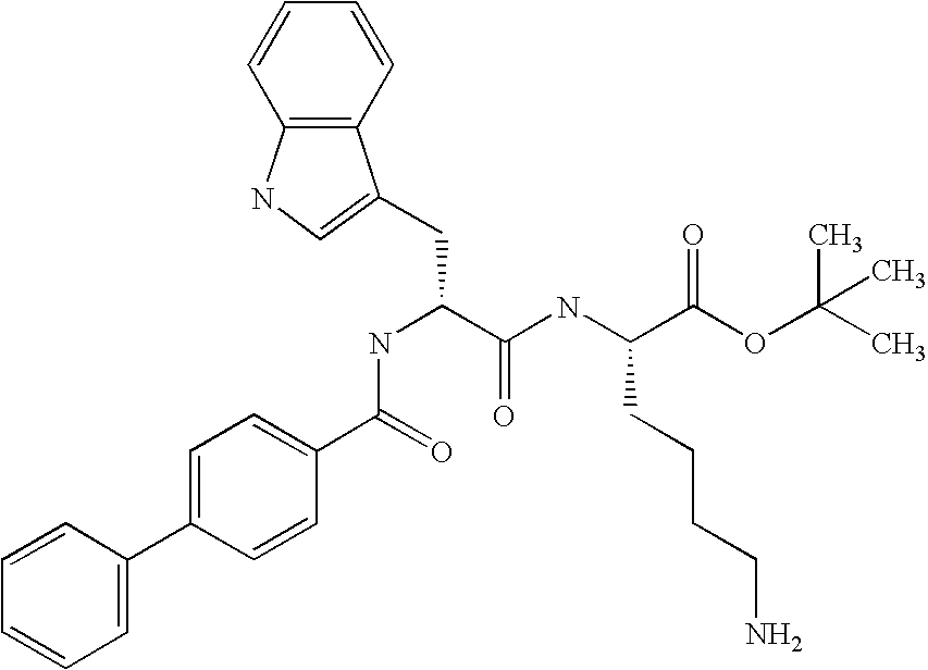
C12=C(NC=C1CC(C(NC(C(OC(C)(C)C)=O)CCCCN)=O)NC(C1=CC=C(C3=CC=CC=C3)C=C1)=O)C=CC=C2
